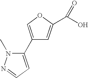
C1(C2=COC(C(O)=O)=C2)=CC=NN1C
